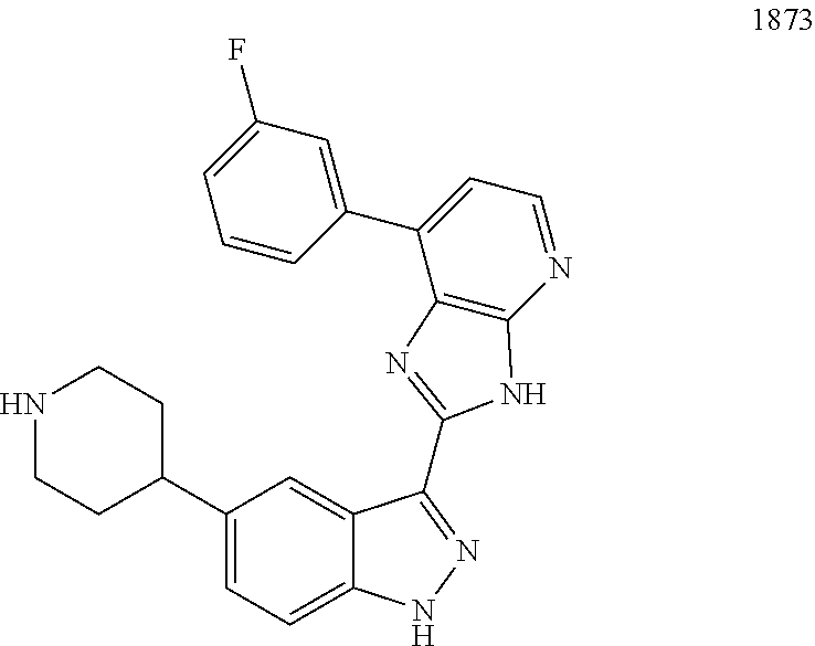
C1(C2CCNCC2)=CC=C2C(=C1)C(C1=NC3=C(N=CC=C3C3=CC(F)=CC=C3)N1)=NN2
